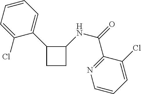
C1=C(Cl)C(C2CCC2NC(C2=NC=CC=C2Cl)=O)=CC=C1
